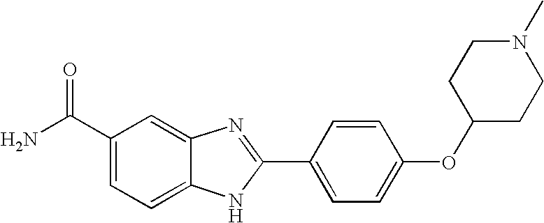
C12=CC(C(=O)N)=CC=C1NC(C1=CC=C(OC3CCN(C)CC3)C=C1)=N2
